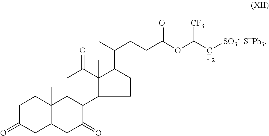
[S+Ph3].C(OC([CF2][SO3-])[CF3])(=O)CCC(C)C1C2(C)C(=O)CC3C(C2CC1)C(=O)CC1C3(C)CCC(=O)C1
